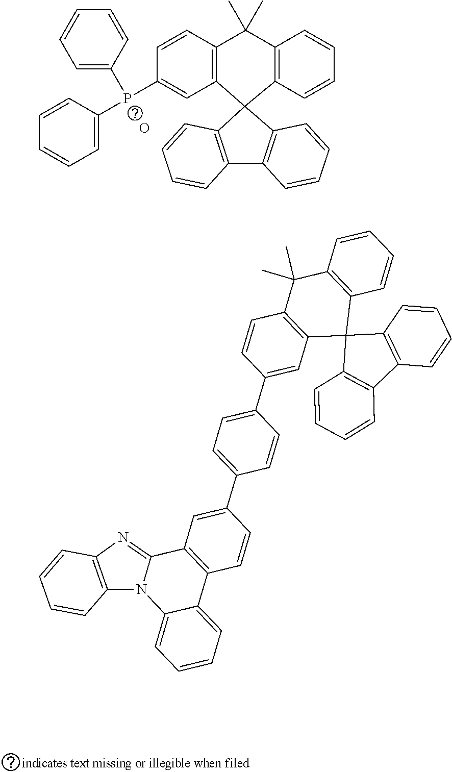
C1=CC2=C(C=C1P(C1=CC=CC=C1)C1=CC=CC=C1)C1(C3=C(C2(C)C)C=CC=C3)C2=C(C3=C1C=CC=C3)C=CC=C2.O.C1=CC2=C(C=C1C1=CC=C(C3=CC4=C(C=C3)C3=CC=CC=C3N3C4=NC4=C3C=CC=C4)C=C1)C1(C3=C(C2(C)C)C=CC=C3)C2=C(C3=C1C=CC=C3)C=CC=C2
